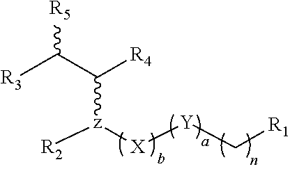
[R3]C(C([R4])[z]([X][Y]C[R1])[R2])[R5]
